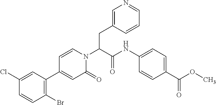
N(C1=CC=C(C(OC)=O)C=C1)C(C(N1C=CC(C2=C(Br)C=CC(Cl)=C2)=CC1=O)CC1=CN=CC=C1)=O
